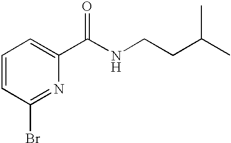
C1=CC(Br)=NC(C(NCCC(C)C)=O)=C1
